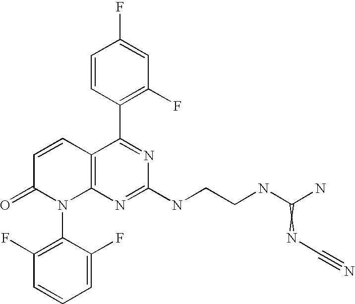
C12=C(N=C(NCCNC(N)=NC#N)N=C1C1=C(F)C=C(F)C=C1)N(C1=C(F)C=CC=C1F)C(=O)C=C2
